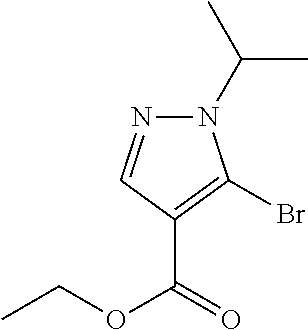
N1(C(C)C)N=CC(C(=O)OCC)=C1Br
